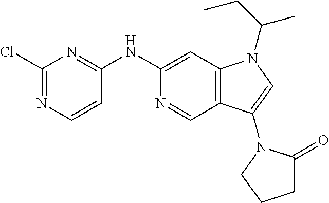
C1(Cl)=NC=CC(NC2=CC3=C(C=N2)C(N2C(=O)CCC2)=CN3C(CC)C)=N1
